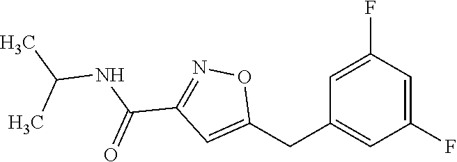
C1=C(F)C=C(F)C=C1CC1=CC(C(NC(C)C)=O)=NO1
